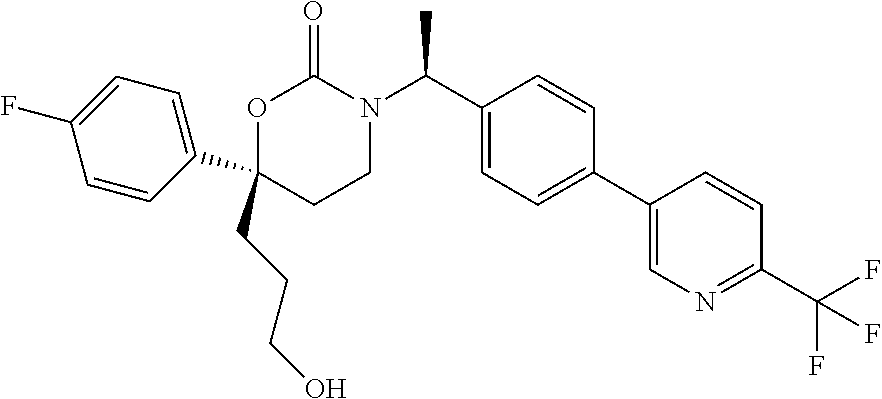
C1(CCCO)(C2=CC=C(F)C=C2)CCN(C(C2=CC=C(C3=CN=C(C(F)(F)F)C=C3)C=C2)C)C(=O)O1
